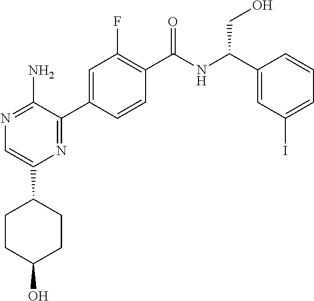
N1=C(N)C(C2=CC(F)=C(C(NC(C3=CC(I)=CC=C3)CO)=O)C=C2)=NC(C2CCC(O)CC2)=C1
